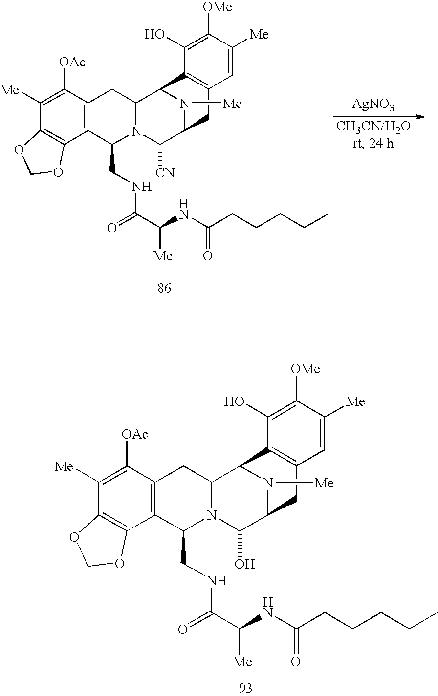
C1([Me])=C([OAc])C2=C(C3=C1OCO3)C(CNC(C(NC(CCCCC)=O)[Me])=O)N1C(C2)C2N([Me])C(C1[CN])CC1=C2C(O)=C([OMe])C([Me])=C1.[AgNO3].C1([Me])=C([OAc])C2=C(C3=C1OCO3)C(CNC(C(NC(CCCCC)=O)[Me])=O)N1C(C2)C2N([Me])C(C1O)CC1=C2C(O)=C([OMe])C([Me])=C1
